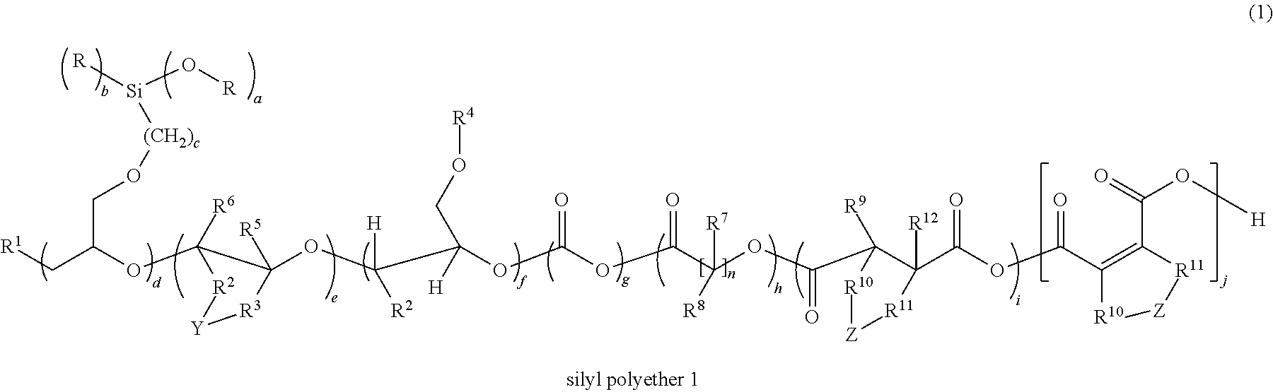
[R1]CC(OC1([R6])C(OC(C(OC(OC(C(OC(C2([R9])C(C(OC(C3=C(C(=O)O[H])[R11][Z][R10]3)=O)=O)([R12])[R11][Z][R10]2)=O)([R7])[R8])=O)=O)(CO[R4])[H])([H])[R2])([R5])[R3][Y][R2]1)CO[(CH2)c][Si]([R])O[R]
